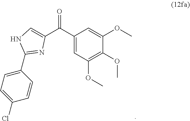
C(C1=CC(OC)=C(OC)C(OC)=C1)(=O)C1=CNC(C2=CC=C(Cl)C=C2)=N1
